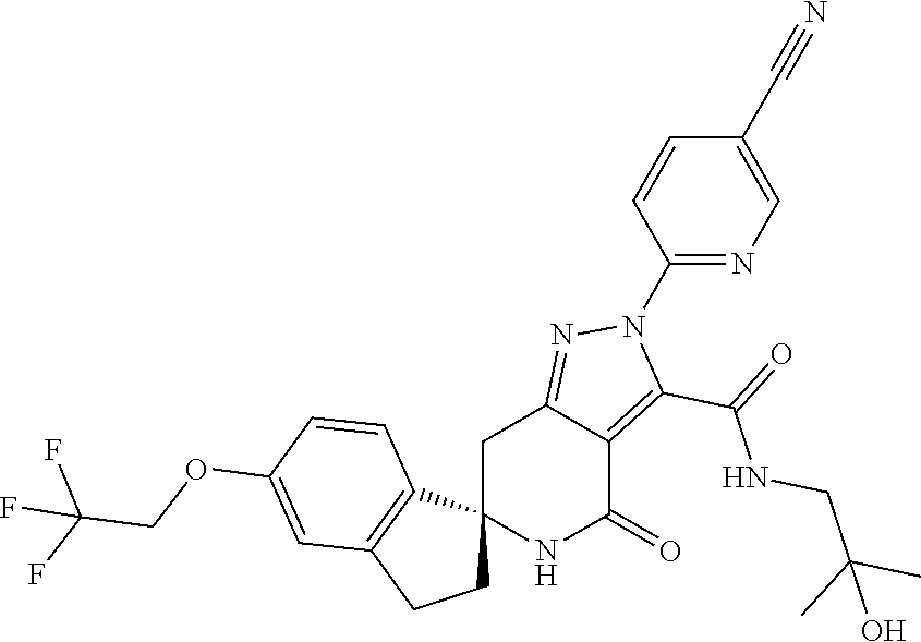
C12(NC(=O)C3=C(C(=O)NCC(C)(C)O)N(C4=NC=C(C#N)C=C4)N=C3C1)CCC1=C2C=CC(OCC(F)(F)F)=C1
